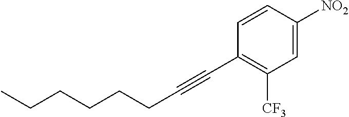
CCCCCCC#CC1=C([CF3])C=C([NO2])C=C1
